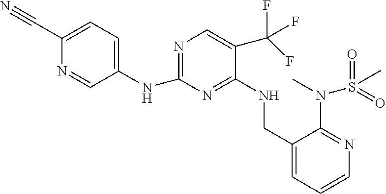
C1(NC2=NC=C(C(F)(F)F)C(NCC3=CC=CN=C3N(C)S(C)(=O)=O)=N2)=CC=C(C#N)N=C1
